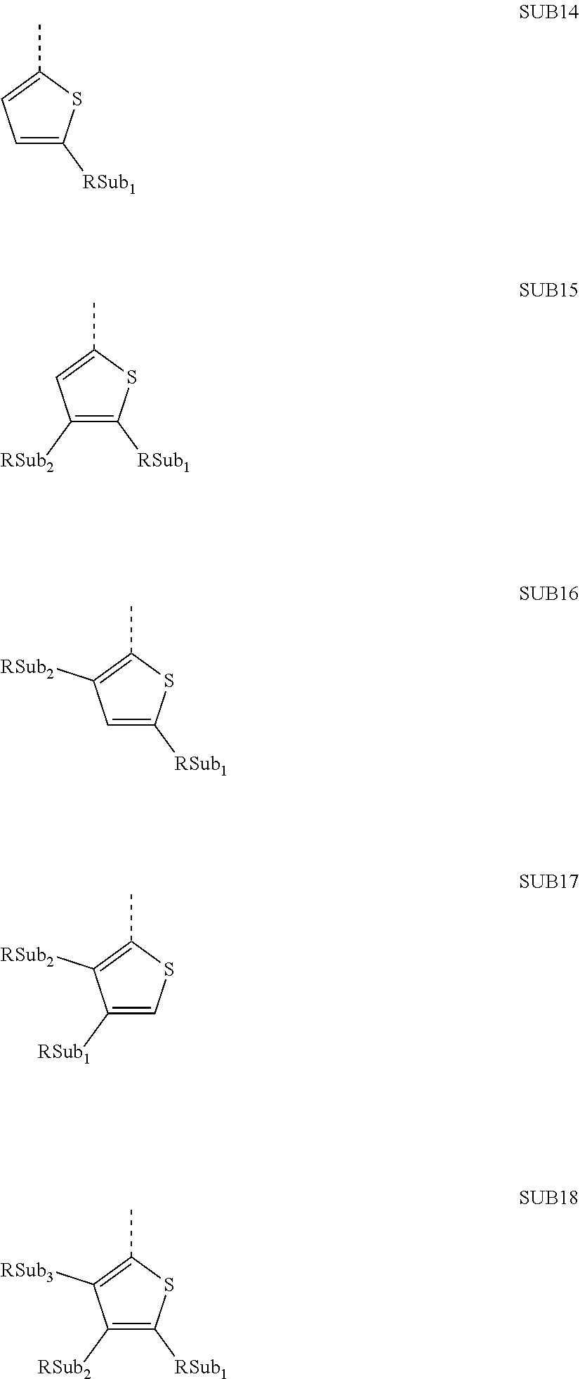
C1=C([RSub1])SC(C)=C1.C1([RSub2])=C([RSub1])SC(C)=C1.C1=C([RSub1])SC(C)=C1[RSub2].C1([RSub1])=CSC(C)=C1[RSub2].C1([RSub2])=C([RSub1])SC(C)=C1[RSub3]
